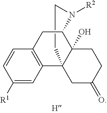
C1([R1])=CC2=C(C=C1)CC1C3(O)C2(CC(=O)CC3)CCN1[R2]
